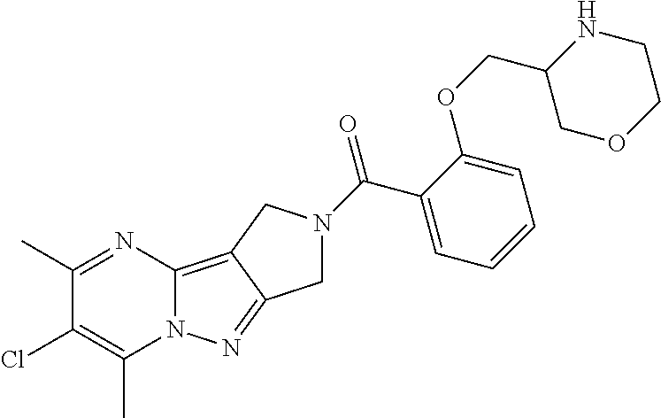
C1(C)=NC2=C3C(=NN2C(C)=C1Cl)CN(C(=O)C1=CC=CC=C1OCC1COCCN1)C3
